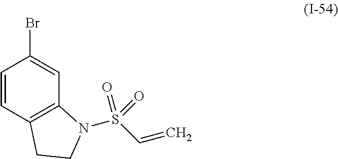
C1=CC2=C(C=C1Br)N(S(C=C)(=O)=O)CC2
